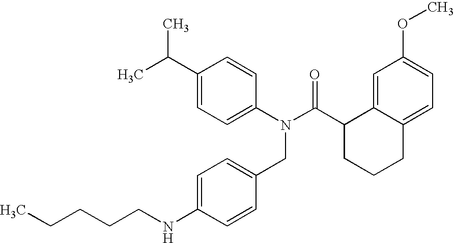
C1(C(C)C)=CC=C(N(C(C2CCCC3=CC=C(OC)C=C23)=O)CC2=CC=C(NCCCCC)C=C2)C=C1
